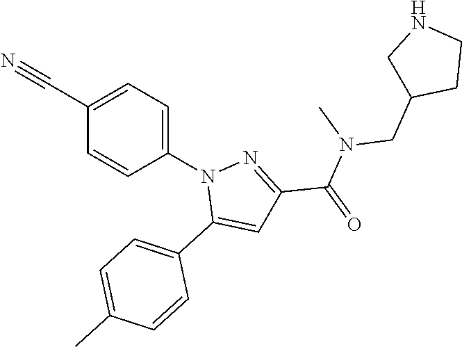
C1(C#N)=CC=C(N2C(C3=CC=C(C)C=C3)=CC(C(N(CC3CCNC3)C)=O)=N2)C=C1
